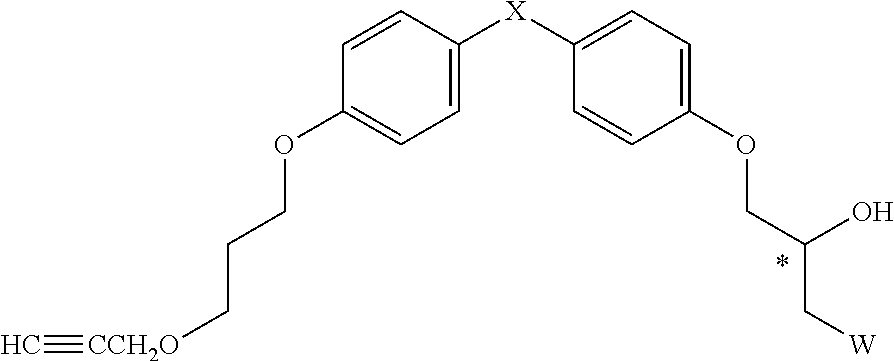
C1=CC([X]C2=CC=C(OCC(O)C[W])C=C2)=CC=C1OCCC[CCH2O]#C
